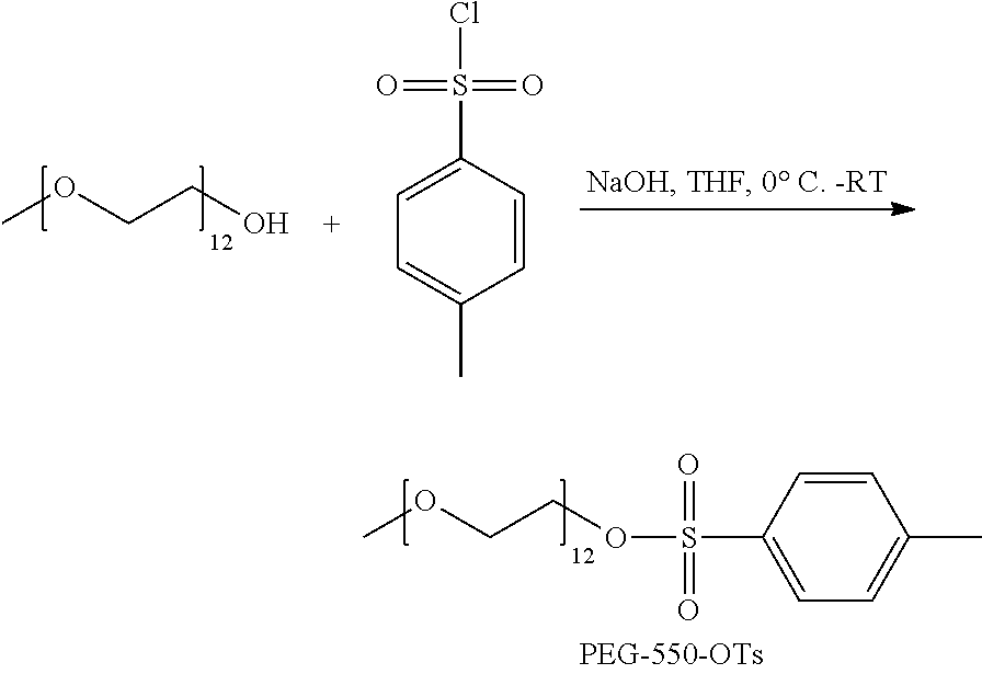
COCCOS(C1=CC=C(C)C=C1)(=O)=O.COCCO.C1=CC(S(Cl)(=O)=O)=CC=C1C
